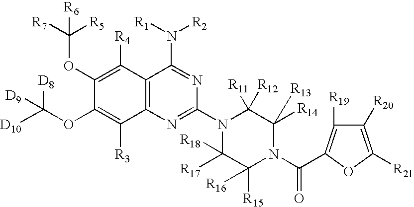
C12=C(N=C(N3C([R18])([R17])C([R15])([R16])N(C(=O)C4=C([R19])C([R20])=C([R21])O4)C([R13])([R14])C3([R11])[R12])N=C1N([R1])[R2])C([R3])=C(OC([D10])([D8])[D9])C(OC([R7])([R5])[R6])=C2[R4]
